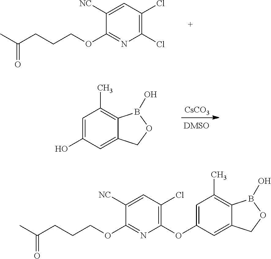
C1(Cl)=C(Cl)C=C([NC])C(OCCCC(C)=O)=N1.[CsCO3].C1=C(O)C=C2C(=C1C)B(O)OC2.C1(OC2=CC(C)=C3C(=C2)COB3O)=C(Cl)C=C([NC])C(OCCCC(C)=O)=N1
